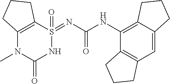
C12=C(C=C3C(=C1NC(=O)N=S1(=O)C4=C(N(C)C(=O)N1)CCC4)CCC3)CCC2
